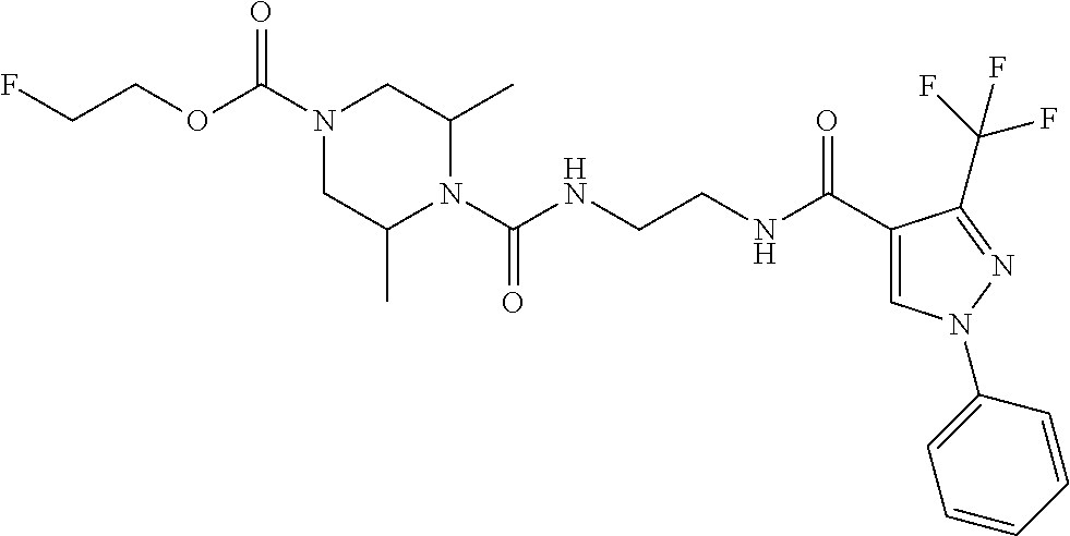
C(COC(N1CC(C)N(C(NCCNC(C2=CN(C3=CC=CC=C3)N=C2C(F)(F)F)=O)=O)C(C)C1)=O)F
